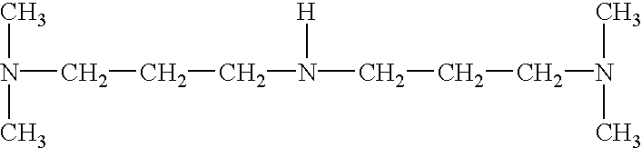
N(CCCN(CCCN(C)C)[H])(C)C
